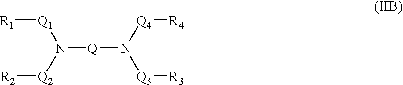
[Q](N([Q1][R1])[Q2][R2])N([Q4][R4])[Q3][R3]
